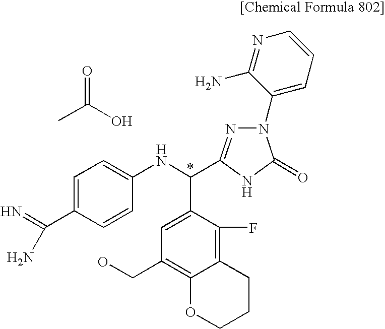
C1=C(C(=N)N)C=CC(NC(C2=CC(CO)=C3C(=C2F)CCCO3)C2=NN(C3=CC=CN=C3N)C(=O)N2)=C1.CC(=O)O
